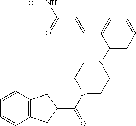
C1=C(N2CCN(C(C3CC4=C(C=CC=C4)C3)=O)CC2)C(C=CC(NO)=O)=CC=C1
